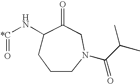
O=[*C]NC1CCCN(C(C(C)C)=O)CC1=O
